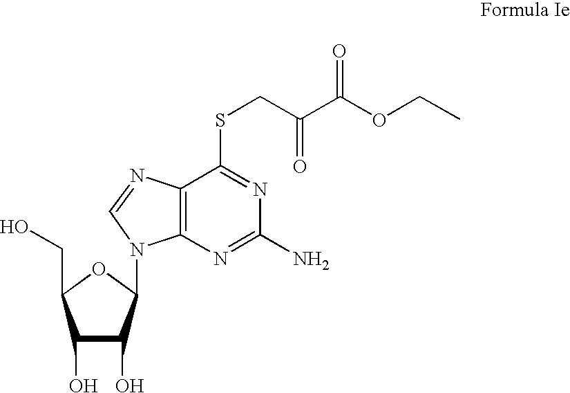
C12=C(N=C(N)N=C1SCC(C(OCC)=O)=O)N(C1C(O)C(O)C(CO)O1)C=N2
